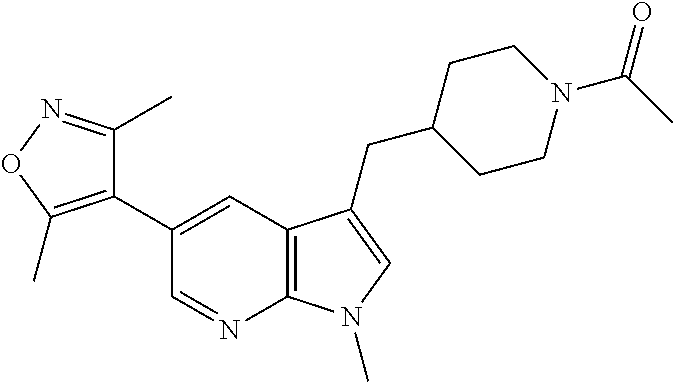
C12=C(C=C(C3=C(C)ON=C3C)C=N1)C(CC1CCN(C(C)=O)CC1)=CN2C
